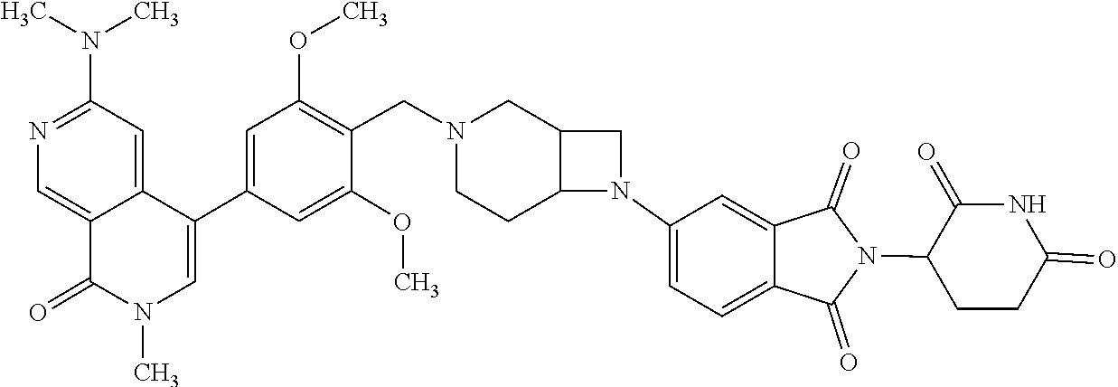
CN1C=C(C2=CC(OC)=C(CN3CCC4C(C3)CN4C3=CC=C4C(=C3)C(=O)N(C3CCC(=O)NC3=O)C4=O)C(OC)=C2)C2=CC(N(C)C)=NC=C2C1=O
